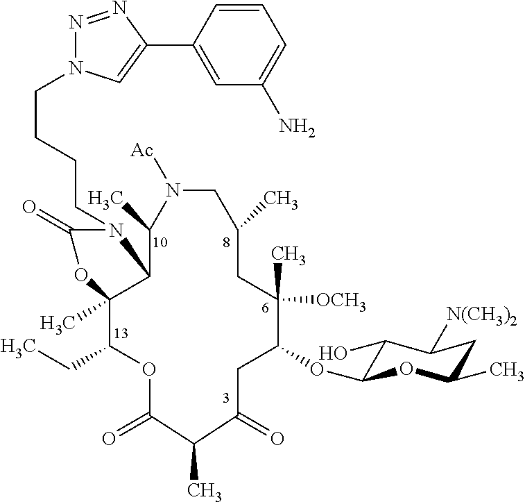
C(CCCN1C(=O)OC2(C)C(CC)OC(=O)C(C)C(=O)CC(OC3C(O)C([N(CH3)2])CC(C)O3)C(C)([OCH3])CC(C)CN([Ac])C(C)C12)N1N=NC(C2=CC(N)=CC=C2)=C1
